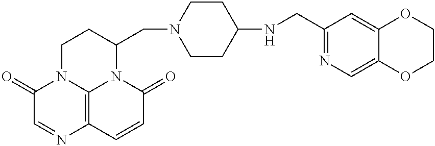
C1(=O)C=NC2=C3N1CCC(CN1CCC(NCC4=NC=C5C(=C4)OCCO5)CC1)N3C(=O)C=C2
